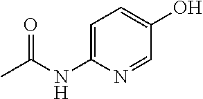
C1=C(NC(C)=O)N=CC(O)=C1
